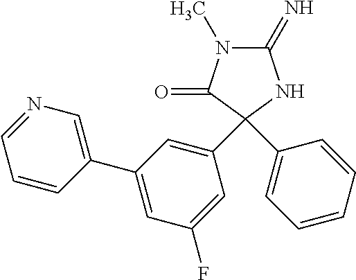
N1=CC=CC(C2=CC(F)=CC(C3(C4=CC=CC=C4)C(=O)N(C)C(=N)N3)=C2)=C1
